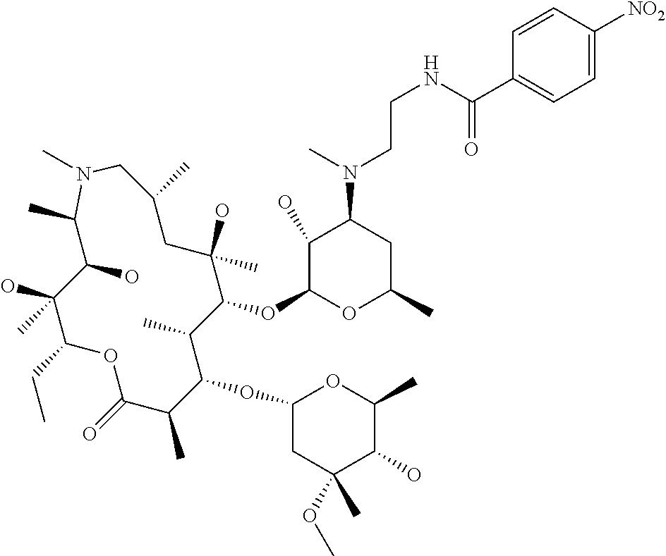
C1(O)C(OC2C(C)C(OC3CC(OC)(C)C(O)C(C)O3)C(C)C(=O)OC(CC)C(O)(C)C(O)C(C)N(C)CC(C)CC2(O)C)OC(C)CC1N(C)CCNC(C1=CC=C([NO2])C=C1)=O
